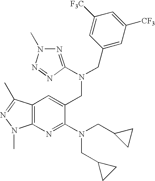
N1=C(N(CC2=CC3=C(N=C2N(CC2CC2)CC2CC2)N(C)N=C3C)CC2=CC([CF3])=CC([F3C])=C2)N=NN1C
